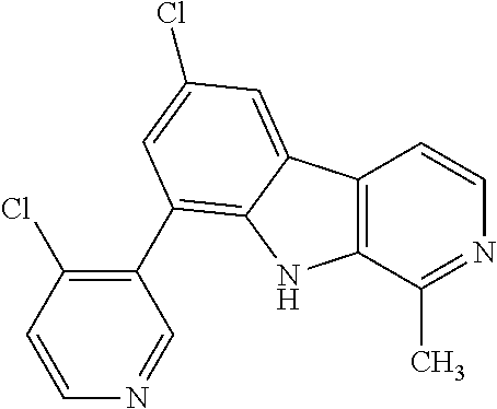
C12=C(C(C)=NC=C1)NC1=C(C3=C(Cl)C=CN=C3)C=C(Cl)C=C21
